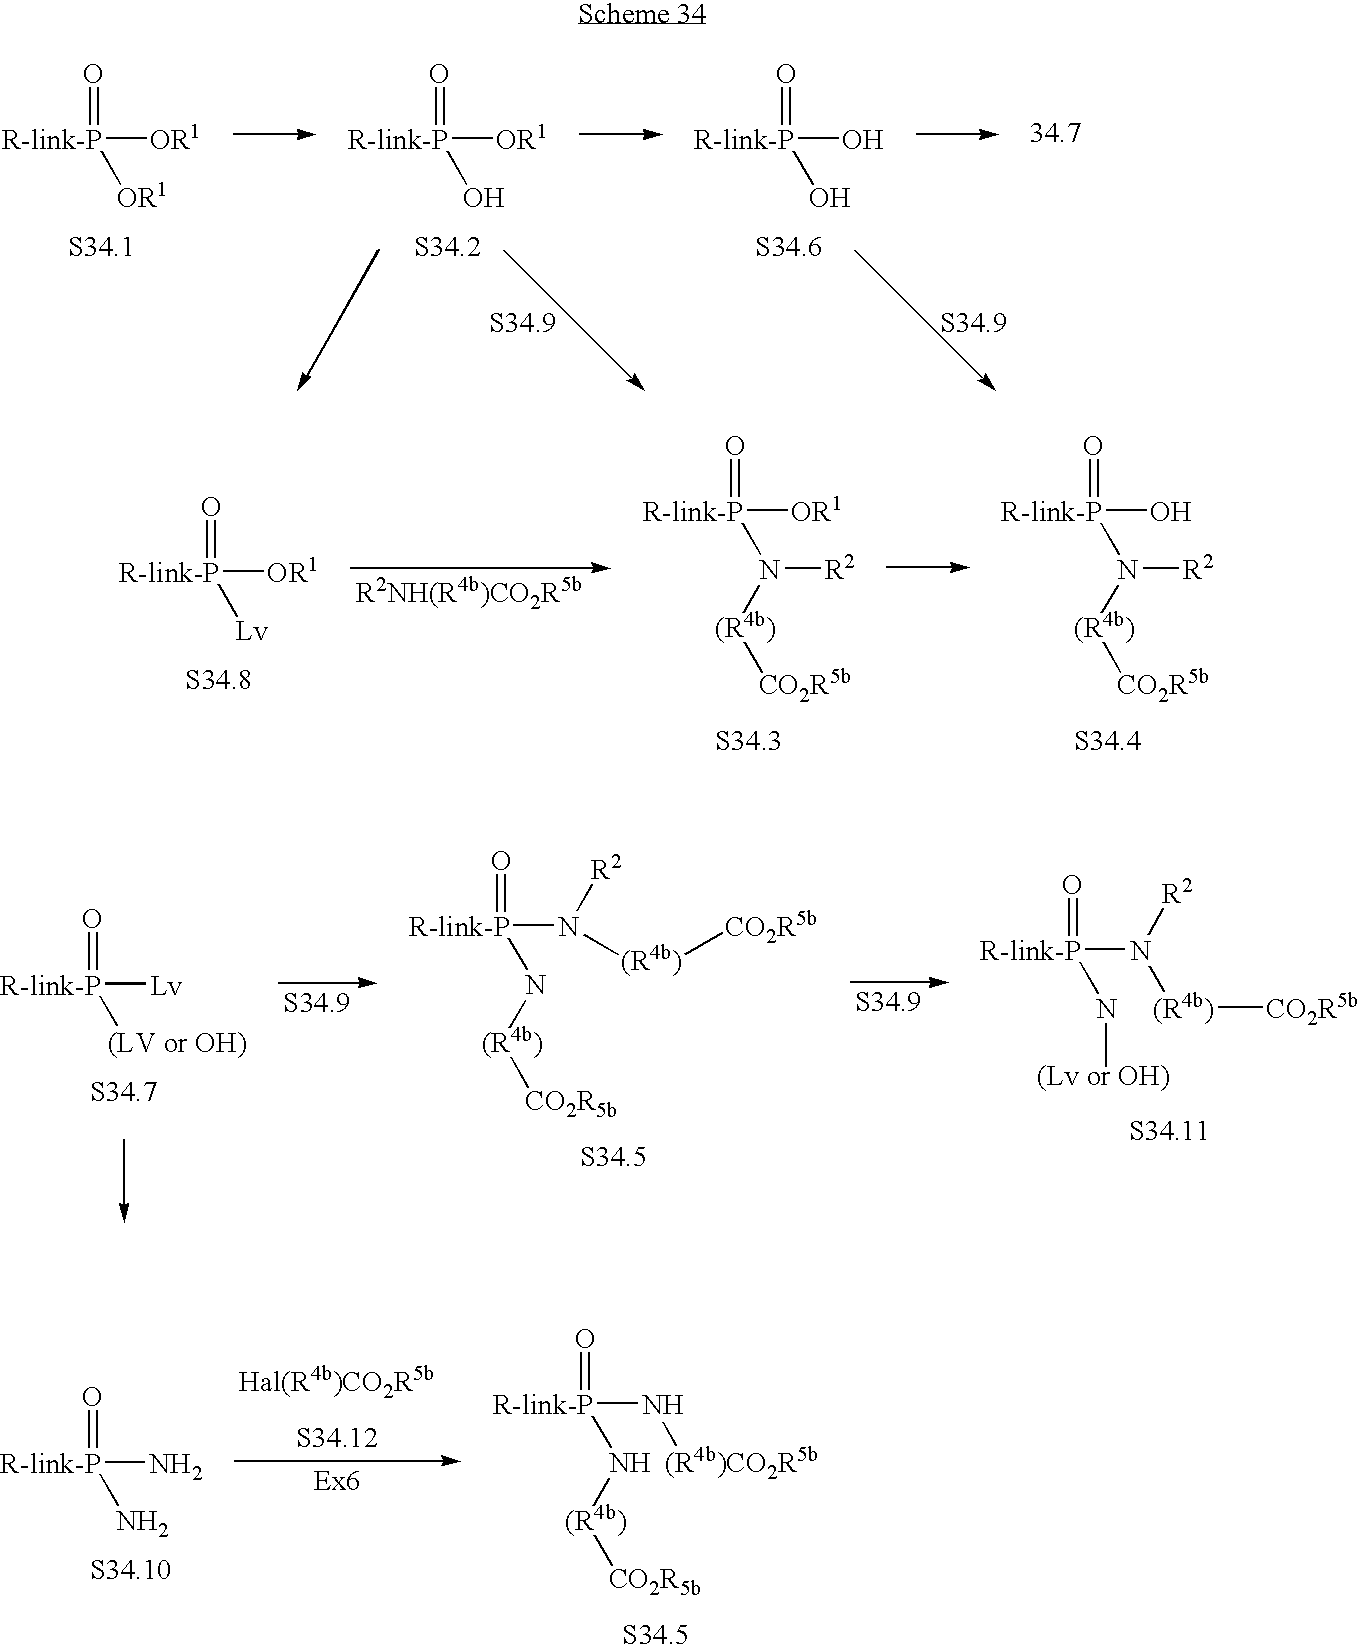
[R-link-P]([OR1])([Lv])=O.[R-link-P]([OR1])(N([(R4b)][CO2R5b])[R2])=O.[R-link-P](O)(N([(R4b)][CO2R5b])[R2])=O.[R-link-P]([OR1])([OR1])=O.[R-link-P]([OR1])(O)=O.[R-link-P](O)(O)=O.[R-link-P](N([(R4b)][CO2R5b])[R2])(N[(Lv or OH)])=O.[R-link-P]([Lv])([(LV or OH)])=O.[R-link-P](N([(R4b)][CO2R5b])[R2])(N[(R4b)][CO2R5b])=O.[R-link-P](N[(R4b)CO2R5b])(N[(R4b)][CO2R5b])=O.[R-link-P](N)(N)=O
